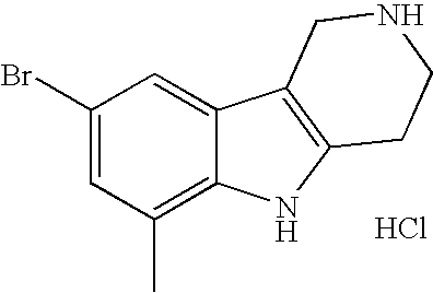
C1(Br)=CC(C)=C2C(=C1)C1=C(N2)CCNC1.Cl
